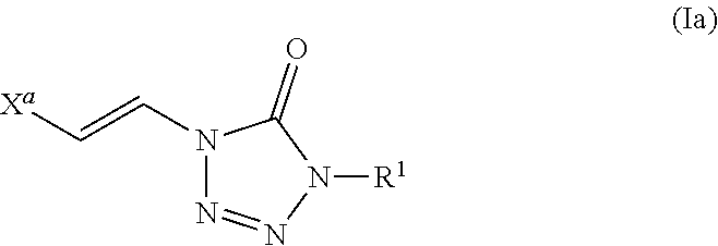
N1(C=C[Xa])N=NN([R1])C1=O
